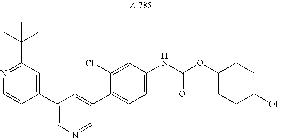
C1(C2=CN=CC(C3=CC=C(NC(OC4CCC(O)CC4)=O)C=C3Cl)=C2)=CC(C(C)(C)C)=NC=C1
